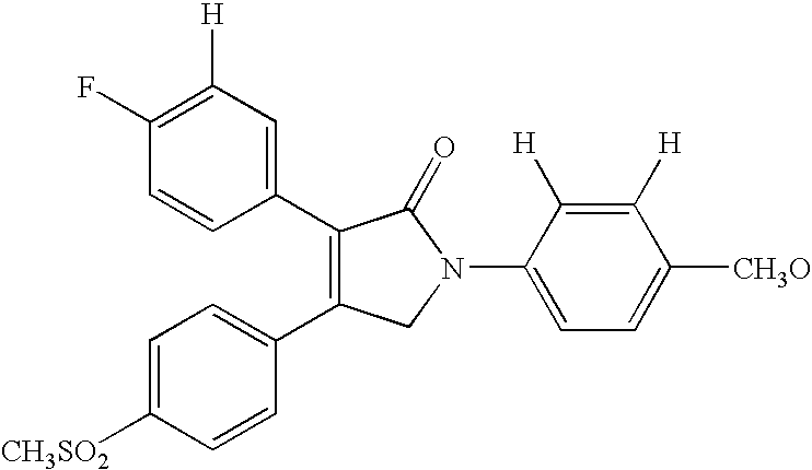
[CH3SO2]C1=CC=C(C2=C(C3=CC([H])=C(F)C=C3)C(=O)N(C3=CC=C([CH3O])C([H])=C3[H])C2)C=C1
